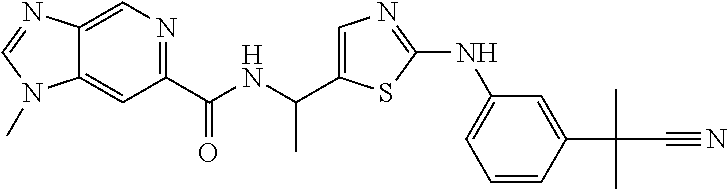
C1(C(=O)NC(C)C2=CN=C(NC3=CC=CC(C(C)(C)C#N)=C3)S2)=NC=C2C(=C1)N(C)C=N2
